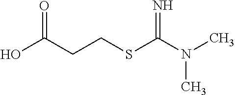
OC(CCSC(=N)N(C)C)=O
